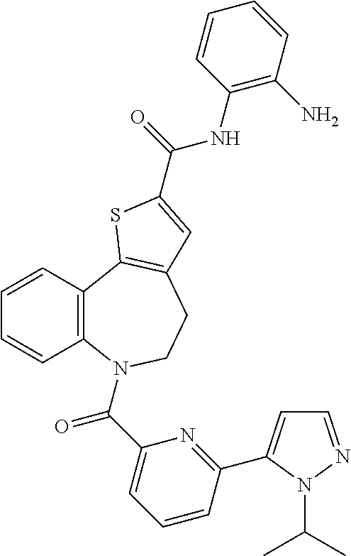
C1=CC2=C(C=C1)N(C(C1=CC=CC(C3=CC=NN3C(C)C)=N1)=O)CCC1=C2SC(C(=O)NC2=C(N)C=CC=C2)=C1
